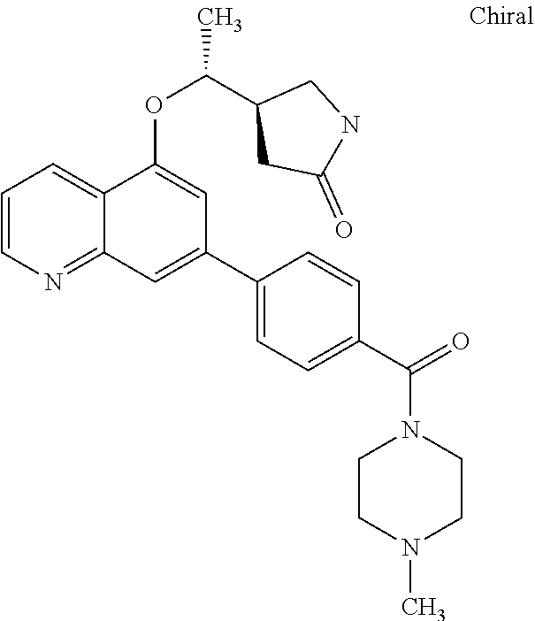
C1=CN=C2C(=C1)C(OC(C1CC(=O)NC1)C)=CC(C1=CC=C(C(N3CCN(C)CC3)=O)C=C1)=C2
